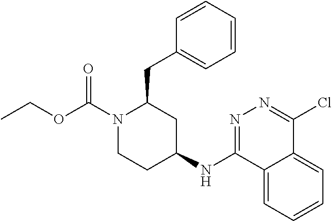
N(C1=NN=C(Cl)C2=CC=CC=C12)C1CC(CC2=CC=CC=C2)N(C(=O)OCC)CC1
